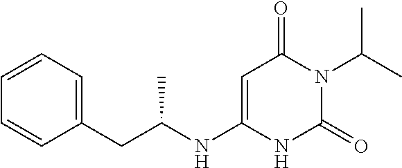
C(C1=CC=CC=C1)C(NC1=CC(=O)N(C(C)C)C(=O)N1)C
